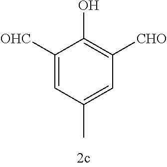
C1([OHC])=CC(C)=CC([CHO])=C1O
